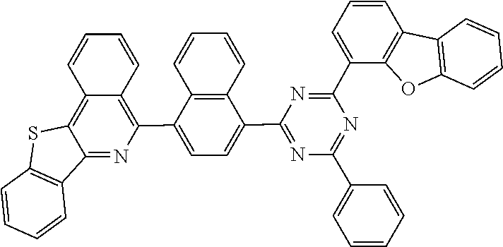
N1=C(C2=CC=C(C3=C4C=CC=CC4=C4SC5=C(C4=N3)C=CC=C5)C3=C2C=CC=C3)N=C(C2=CC=CC3=C2OC2=C3C=CC=C2)N=C1C1=CC=CC=C1
